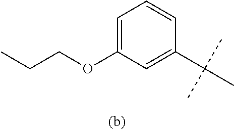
C1=C(OCCC)C=C(C(C)(C)C)C=C1
